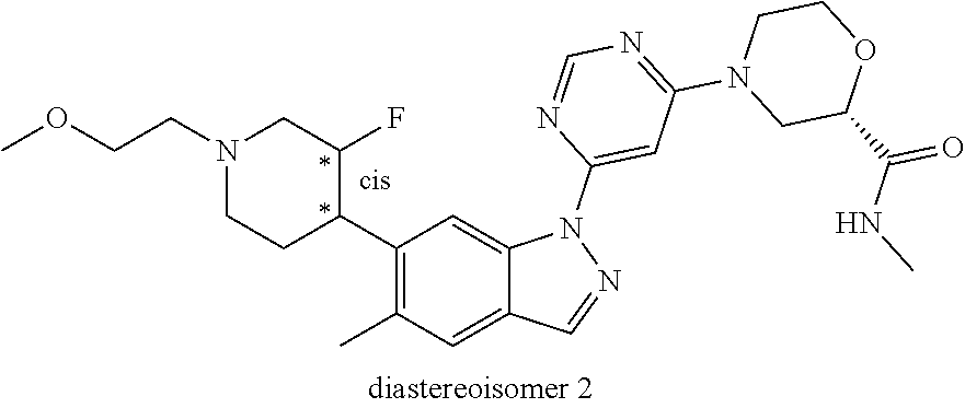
C1(C2C(F)CN(CCOC)CC2)=C(C)C=C2C(=C1)N(C1=CC(N3CC(C(NC)=O)OCC3)=NC=N1)N=C2
